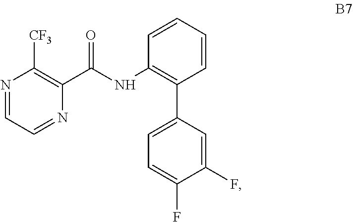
N1=CC=NC(C(NC2=C(C3=CC=C(F)C(F)=C3)C=CC=C2)=O)=C1[CF3]
